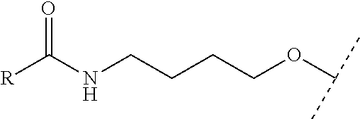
C(CCOC(C)C)CNC([R])=O
